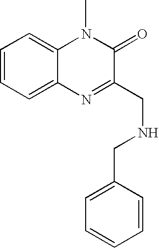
C1=CC=C2C(=C1)N(C)C(=O)C(CNCC1=CC=CC=C1)=N2
